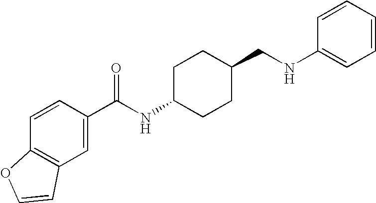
C1=CC(C(NC2CCC(CNC3=CC=CC=C3)CC2)=O)=CC2=C1OC=C2
